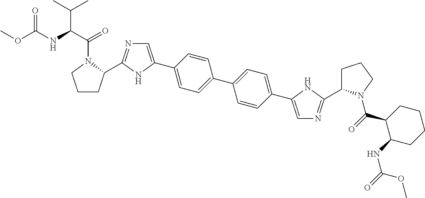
C1CC(C2=NC=C(C3=CC=C(C4=CC=C(C5=CN=C(C6CCCN6C(C6C(NC(=O)OC)CCCC6)=O)N5)C=C4)C=C3)N2)N(C(C(NC(OC)=O)C(C)C)=O)C1
